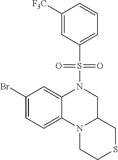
C1(Br)=CC=C2C(=C1)N(S(=O)(=O)C1=CC=CC([F3C])=C1)CC1N2CCSC1
